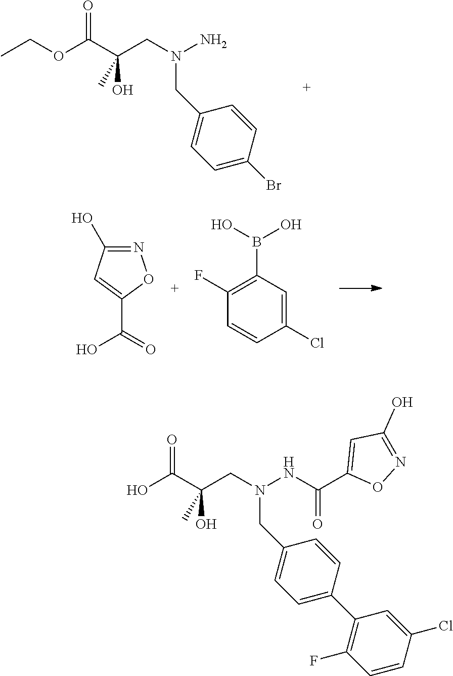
C1=C(Br)C=CC(CN(N)CC(C(OCC)=O)(O)C)=C1.N1=C(O)C=C(C(=O)O)O1.C1=CC(Cl)=CC(B(O)O)=C1F.C1=C(C2=C(F)C=CC(Cl)=C2)C=CC(CN(NC(=O)C2=CC(O)=NO2)CC(C(O)=O)(O)C)=C1
